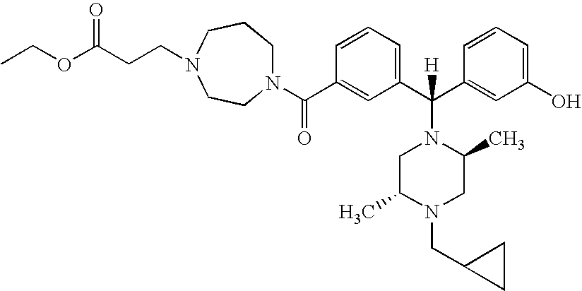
N1(C(C2=CC(C(C3=CC(O)=CC=C3)(N3CC(C)N(CC4CC4)CC3C)[H])=CC=C2)=O)CCCN(CCC(OCC)=O)CC1
